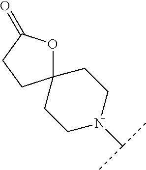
C1CN(C(C)C)CCC12OC(=O)CC2
